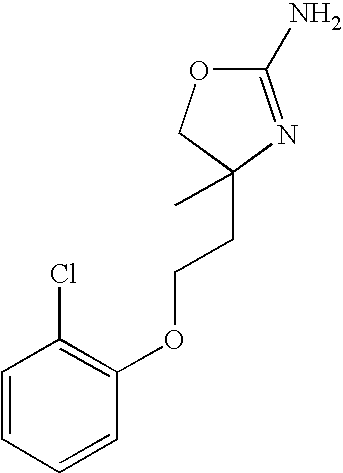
C1=CC=CC(OCCC2(C)N=C(N)OC2)=C1Cl
